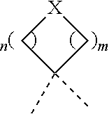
C1C(C)(C)C[X]1
